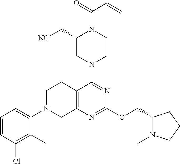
C1(C[NC])CN(C2=NC(OCC3N(C)CCC3)=NC3=C2CCN(C2=CC=CC(Cl)=C2C)C3)CCN1C(=O)C=C
